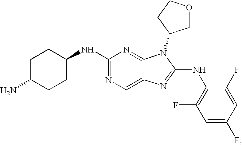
C1CC(NC2=NC=C3C(=N2)N(C2COCC2)C(NC2=C(F)C=C(F)C=C2F)=N3)CCC1N
